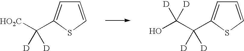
C1=CSC(C([HO2C])([D])[D])=C1.C1=CSC(C(C(O)([D])[D])([D])[D])=C1
